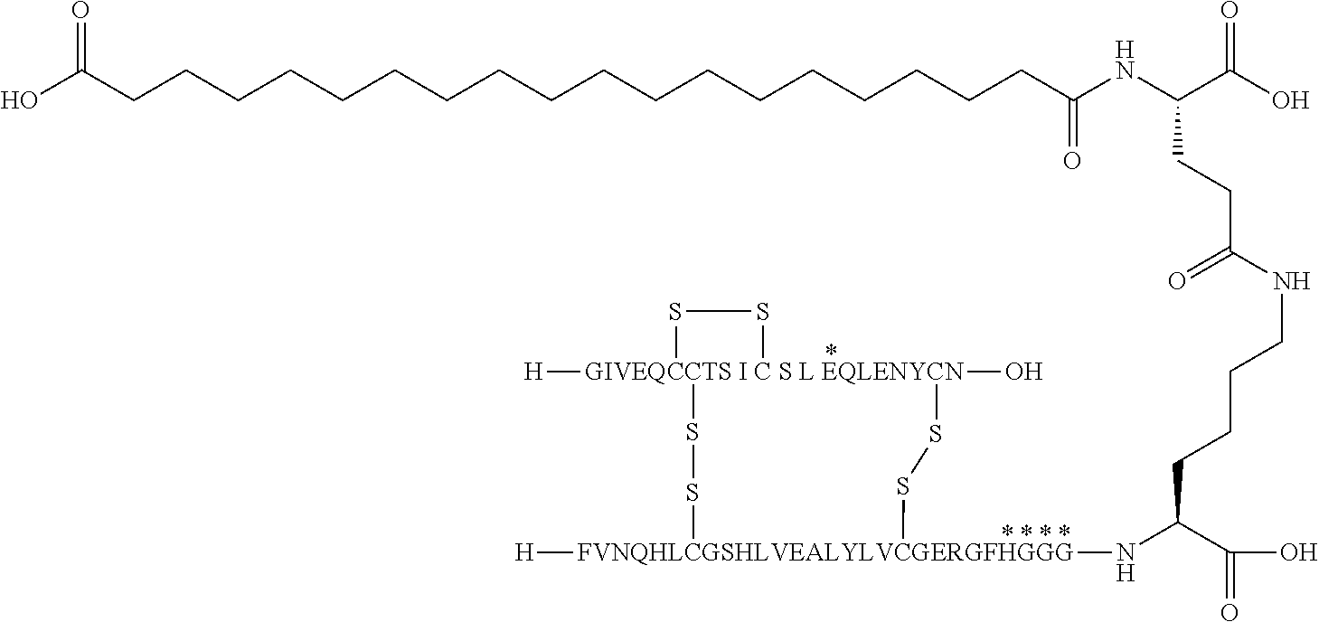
[GIVEQCCTS I C S L EQLENYCN]12([H])(O)(SS[FVNQHLCGSHLVEALYLVCGERGFHGGG]([H])(NC(C(O)=O)CCCCNC(CCC(C(=O)O)NC(CCCCCCCCCCCCCCCCCCC(=O)O)=O)=O)SS1)SS2
